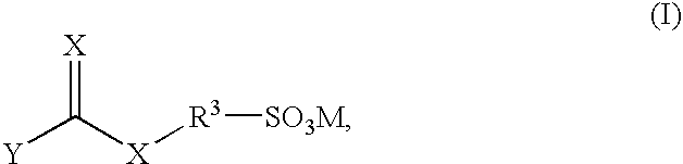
[Y]C([X][R3][SO3M])=[X]
